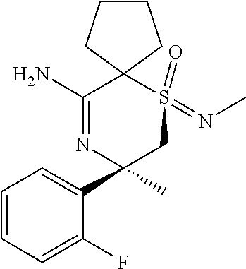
C1=CC=C(F)C(C2(C)CS(=O)(=NC)C3(C(N)=N2)CCCC3)=C1
